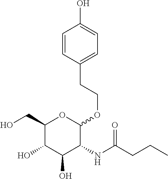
OCC1C(O)C(O)C(NC(CCC)=O)C(OCCC2=CC=C(O)C=C2)O1
